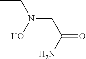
CCN(CC(N)=O)O
